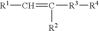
[R1]C=C([R2])[R3][R4]
